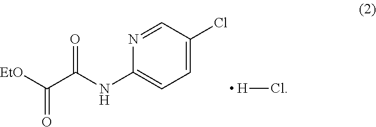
C1(NC(C([EtO])=O)=O)=CC=C(Cl)C=N1.[H]Cl
